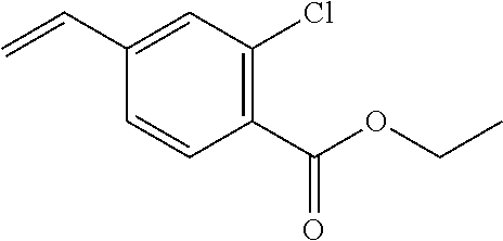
C1(C(=O)OCC)=C(Cl)C=C(C=C)C=C1
